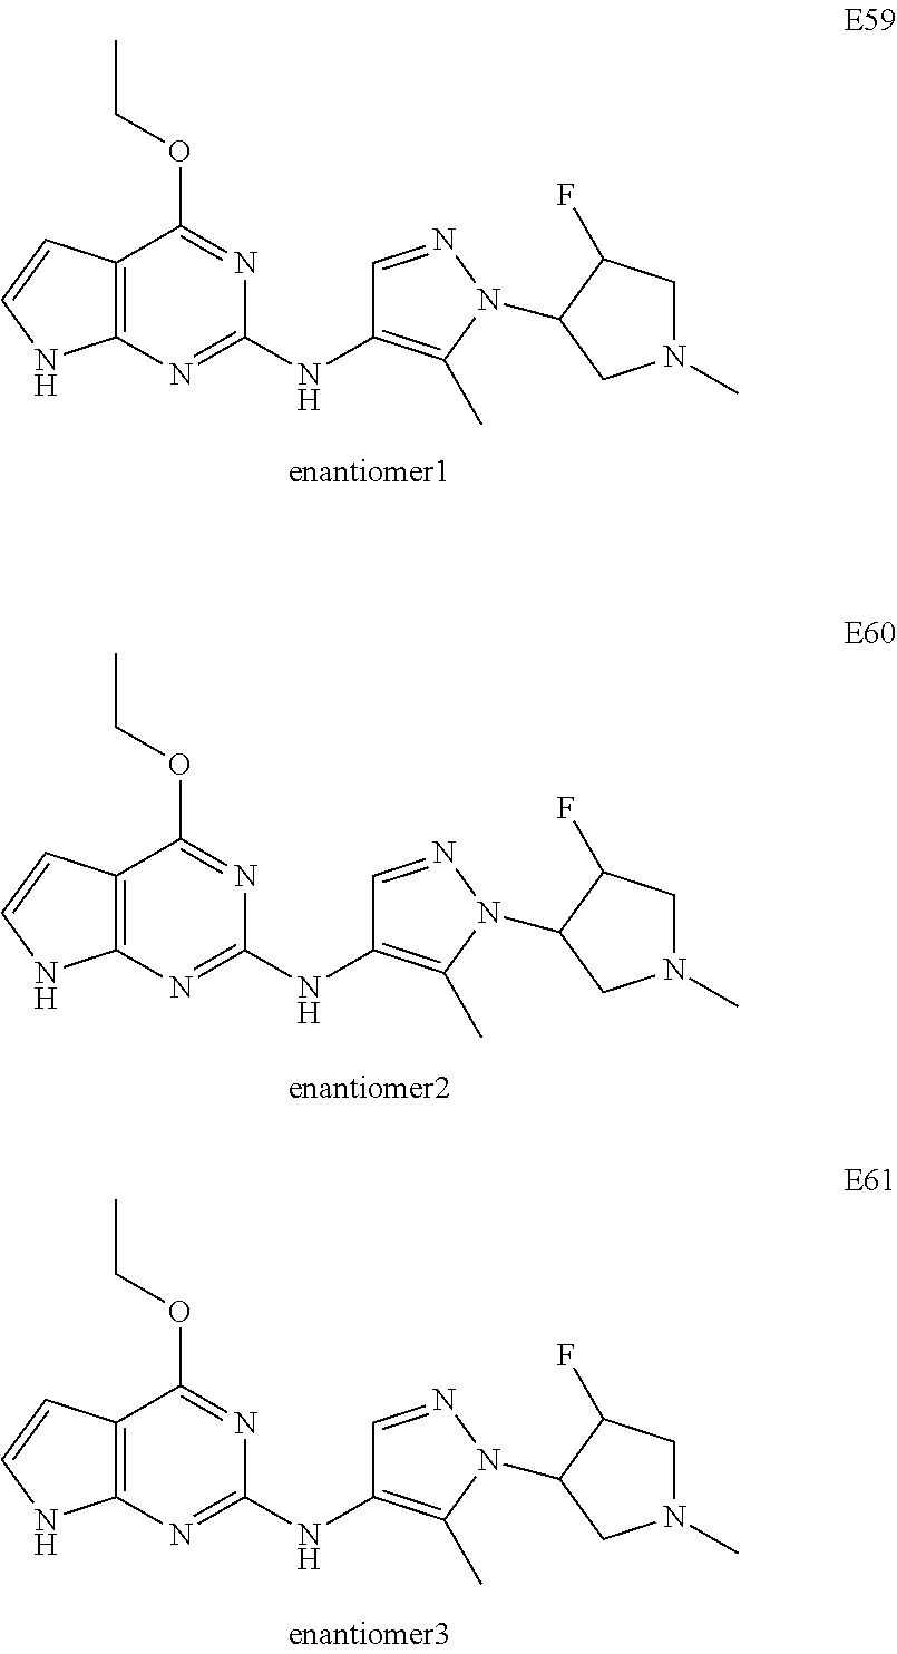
C12=C(N=C(NC3=C(C)N(C4C(F)CN(C)C4)N=C3)N=C1OCC)NC=C2.C12=C(N=C(NC3=C(C)N(C4C(F)CN(C)C4)N=C3)N=C1OCC)NC=C2.C12=C(N=C(NC3=C(C)N(C4C(F)CN(C)C4)N=C3)N=C1OCC)NC=C2
